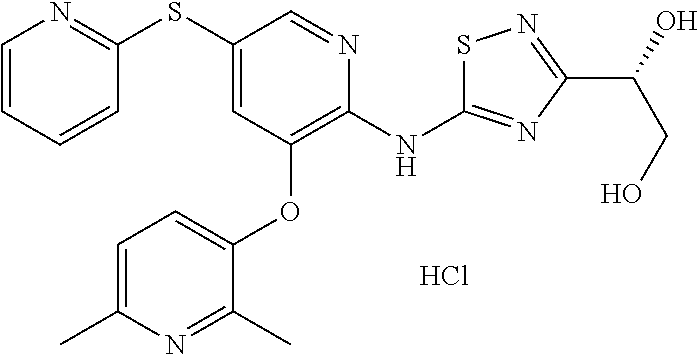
C1=CC=CC(SC2=CC(OC3=CC=C(C)N=C3C)=C(NC3=NC(C(O)CO)=NS3)N=C2)=N1.Cl
